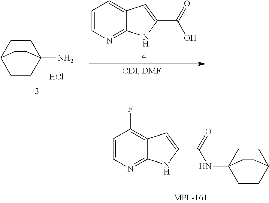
C1=CN=C2C(=C1F)C=C(C(=O)NC13CCC(CC1)CC3)N2.C1=CN=C2C(=C1)C=C(C(=O)O)N2.C1CC2CCC1(N)CC2.Cl
